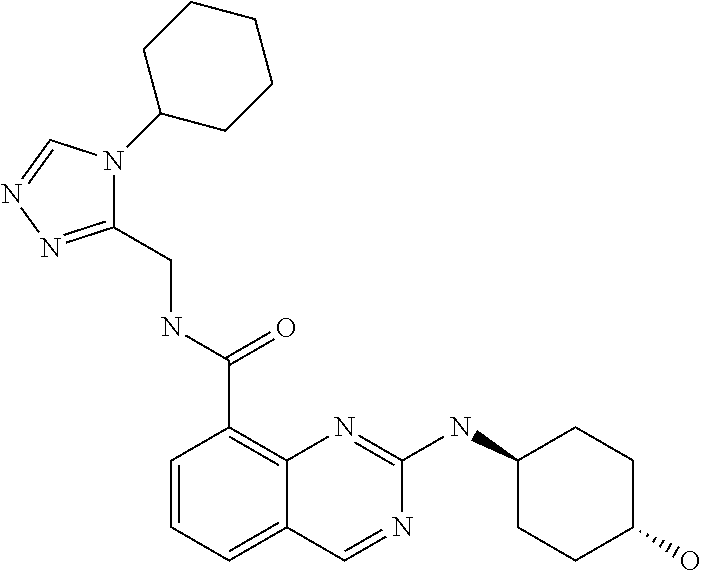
C1=CC=C2C(=C1C(NCC1=NN=CN1C1CCCCC1)=O)N=C(NC1CCC(O)CC1)N=C2
